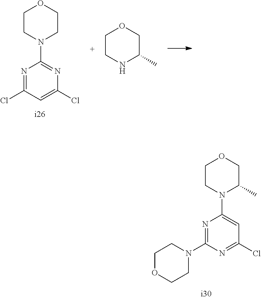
N1=C(N2CCOCC2)N=C(Cl)C=C1N1C(C)COCC1.N1=C(Cl)C=C(Cl)N=C1N1CCOCC1.C1CNC(C)CO1
